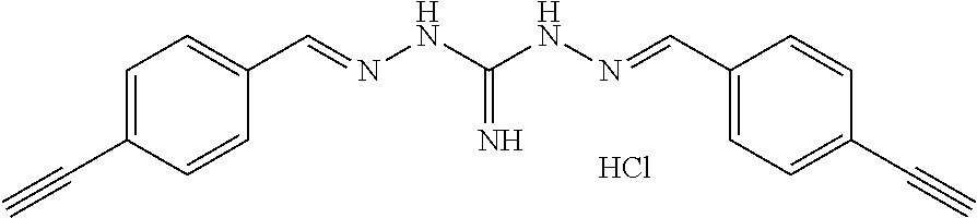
C1=C(C#C)C=CC(C=NNC(NN=CC2=CC=C(C#C)C=C2)=N)=C1.Cl
